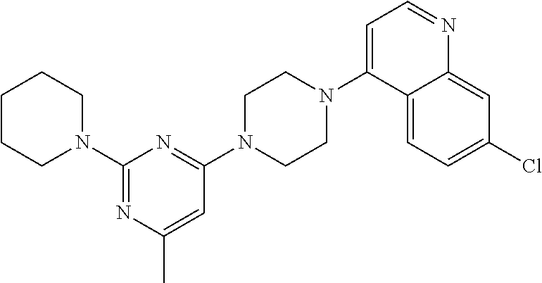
N1(C2=NC(C)=CC(N3CCN(C4=CC=NC5=CC(Cl)=CC=C45)CC3)=N2)CCCCC1
